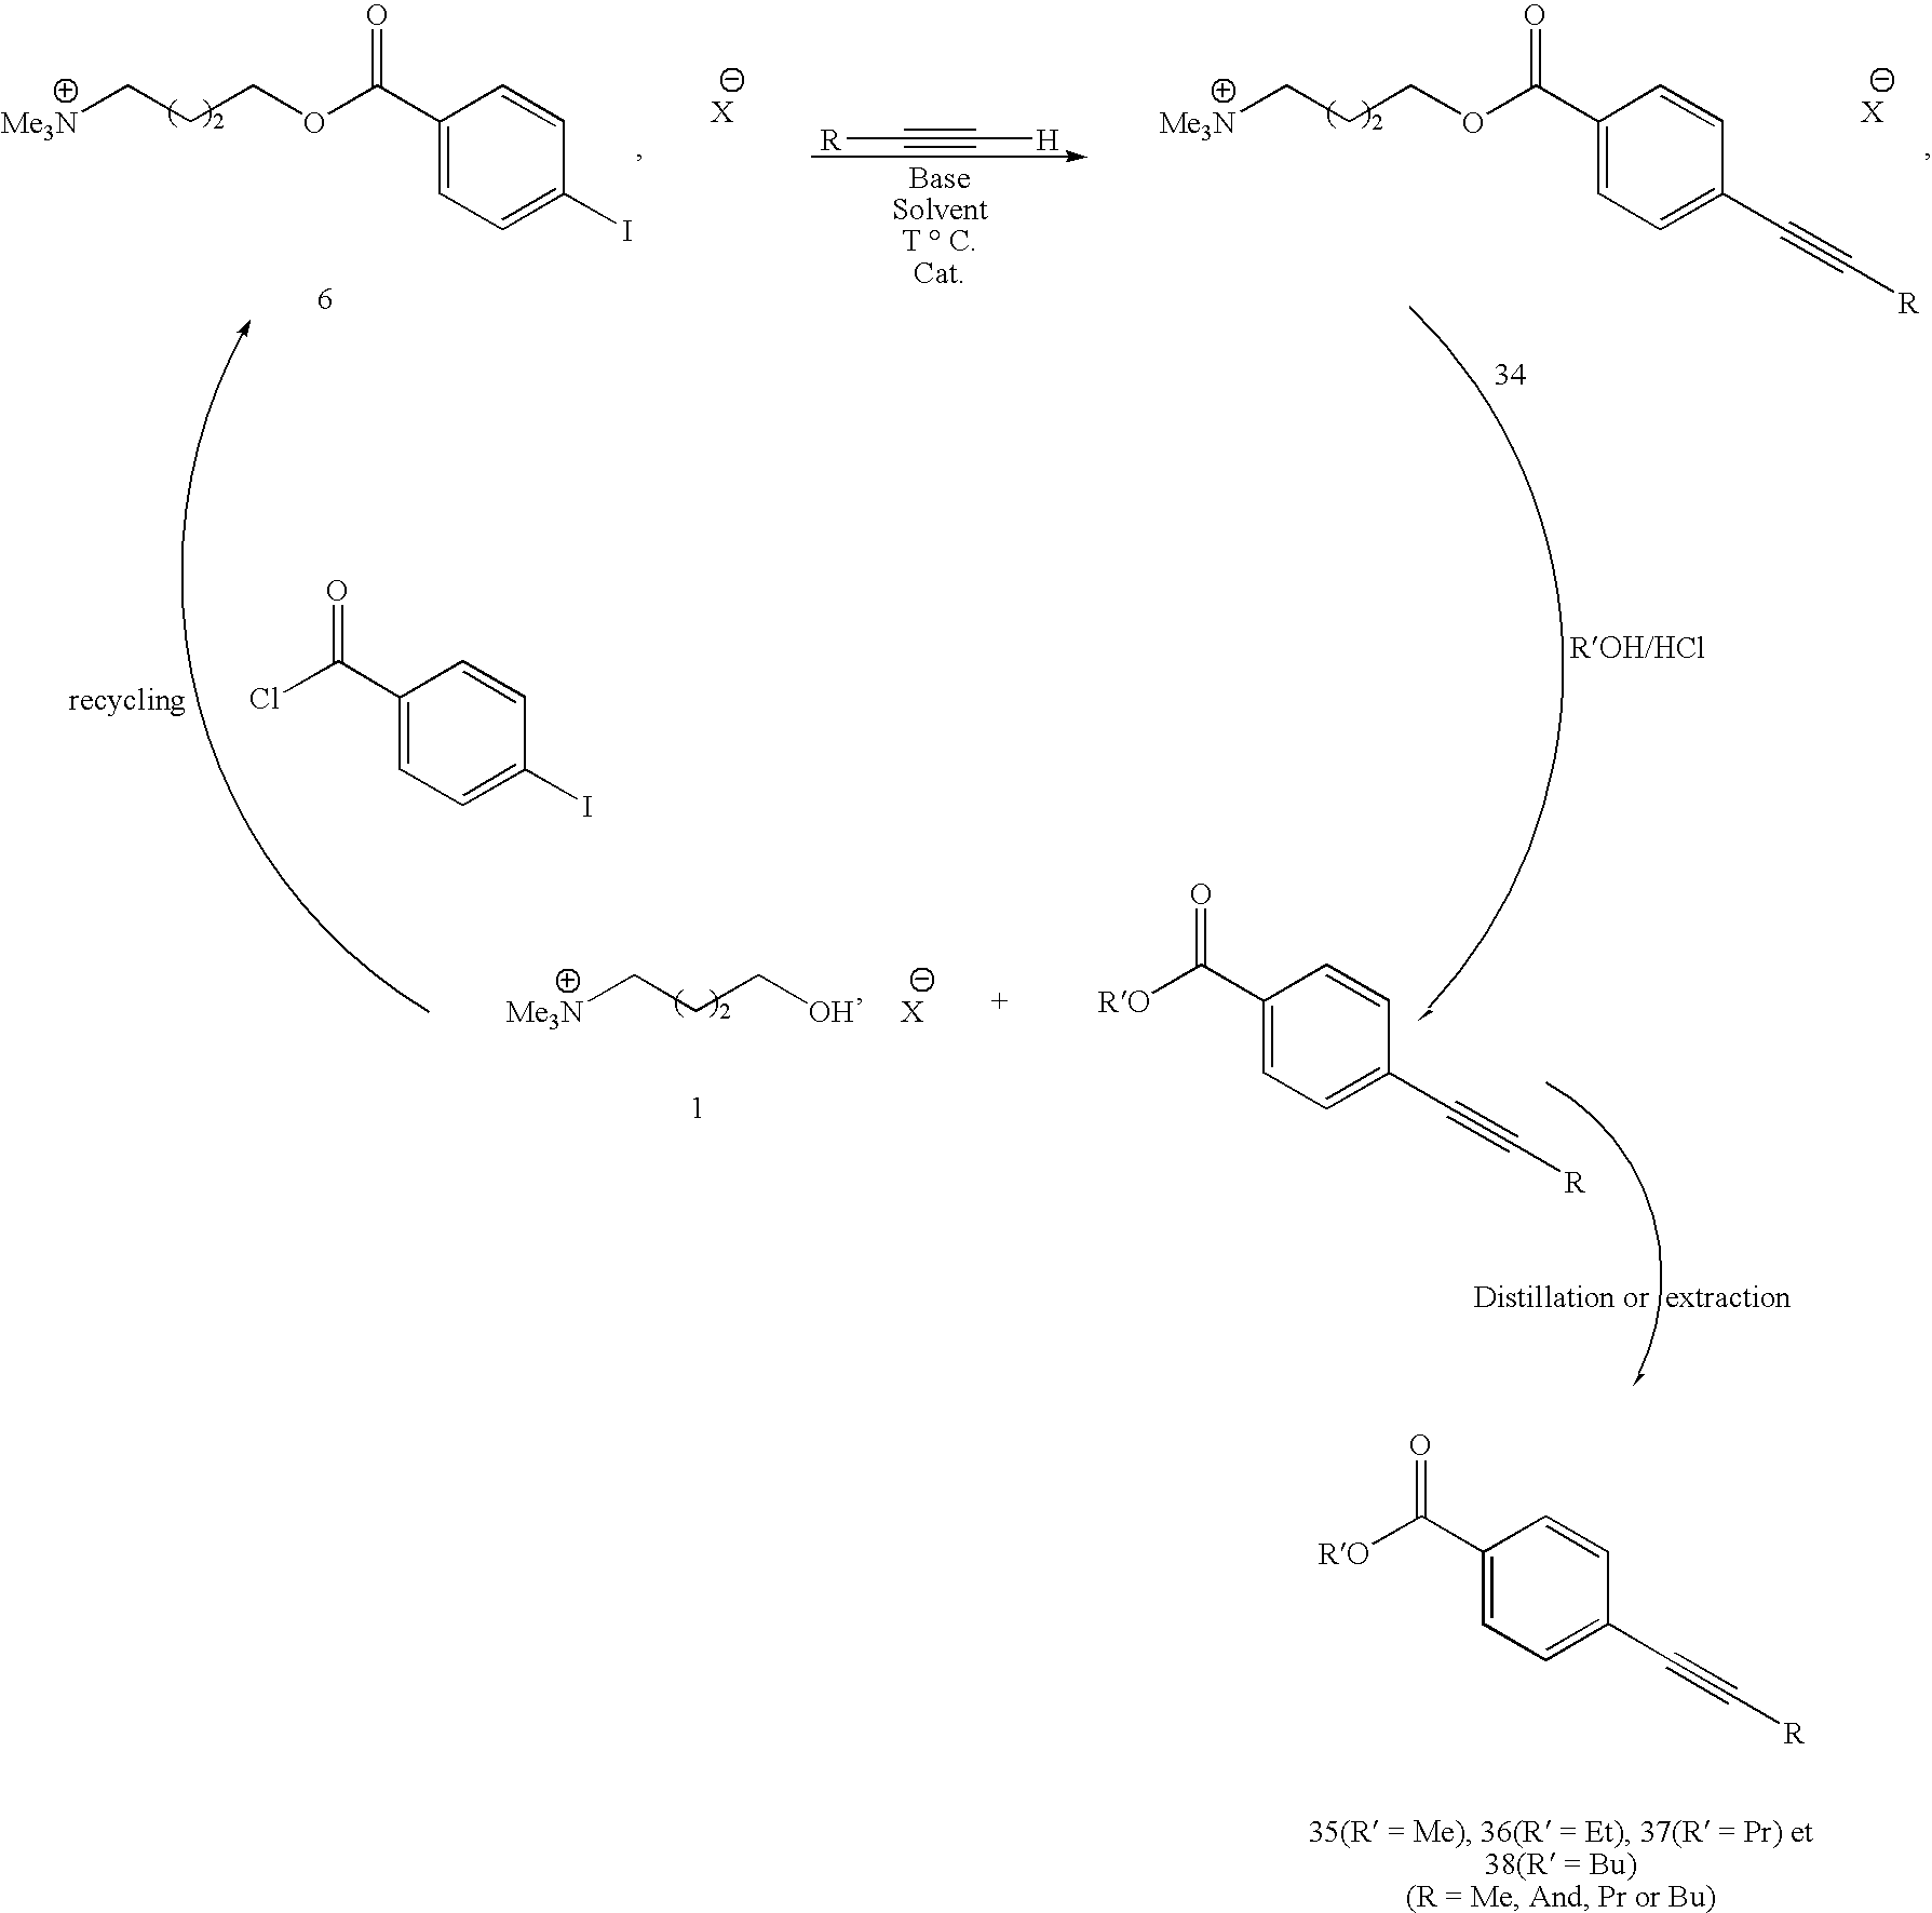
[Me3N]CCCOC(C1=CC=C(I)C=C1)=O.[Me3N]CCCOC(C1=CC=C(C#C[R])C=C1)=O.[R]C#C[H].[Me3N]CCCO.[RO]C(C1=CC=C(C#C[R])C=C1)=O.C1(C(Cl)=O)=CC=C(I)C=C1.C1(C([RO])=O)=CC=C(C#C[R])C=C1
